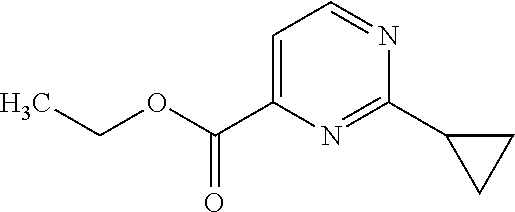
C1=C(C(OCC)=O)N=C(C2CC2)N=C1
